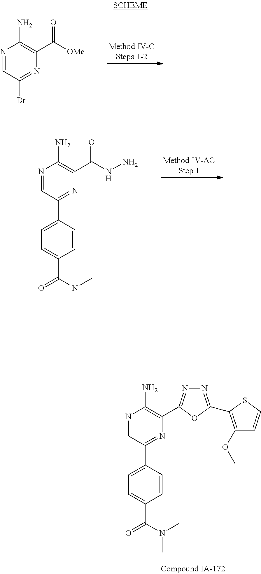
N1=CC(Br)=NC(C([OMe])=O)=C1N.N1=CC(C2=CC=C(C(=O)N(C)C)C=C2)=NC(C(NN)=O)=C1N.N1=CC(C2=CC=C(C(=O)N(C)C)C=C2)=NC(C2=NN=C(C3=C(OC)C=CS3)O2)=C1N
